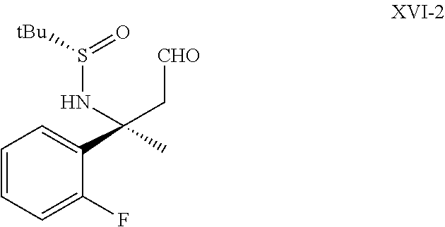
C1=CC=C(F)C(C(C)(NS([tBu])=O)C[CHO])=C1
